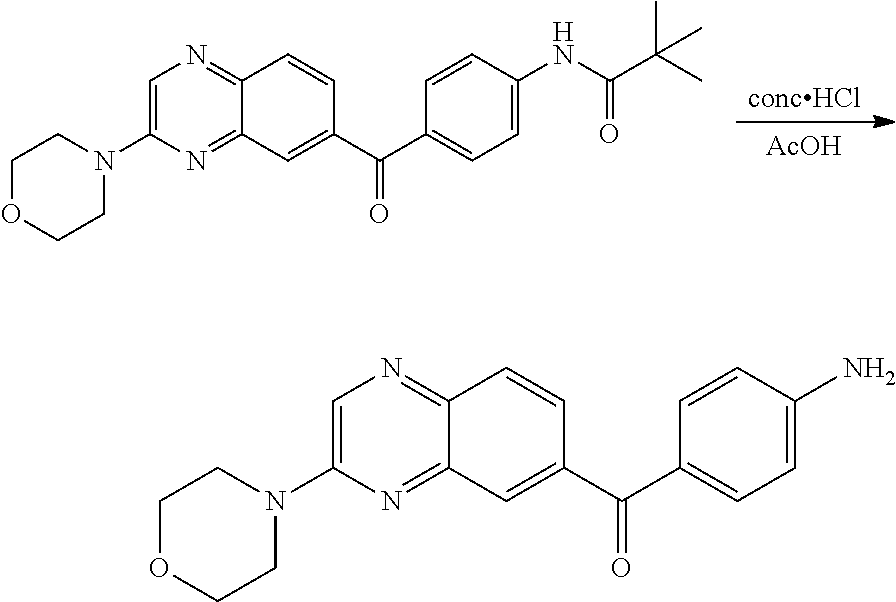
[AcOH].[concHCl].N1(C2=CN=C3C(=N2)C=C(C(C2=CC=C(NC(C(C)(C)C)=O)C=C2)=O)C=C3)CCOCC1.N1(C2=CN=C3C(=N2)C=C(C(C2=CC=C(N)C=C2)=O)C=C3)CCOCC1
